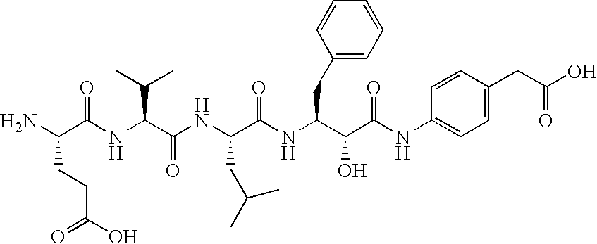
NC(CCC(=O)O)C(=O)NC(C(C)C)C(=O)NC(CC(C)C)C(NC(CC1=CC=CC=C1)C(O)C(=O)NC1=CC=C(CC(=O)O)C=C1)=O
